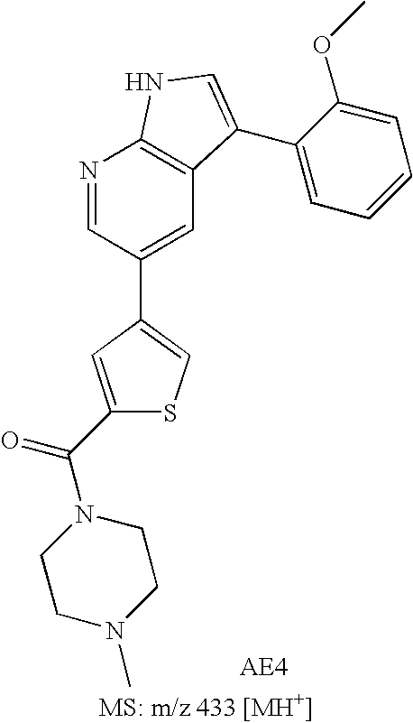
C1(C2=CSC(C(=O)N3CCN(C)CC3)=C2)=CC2=C(N=C1)NC=C2C1=CC=CC=C1OC
